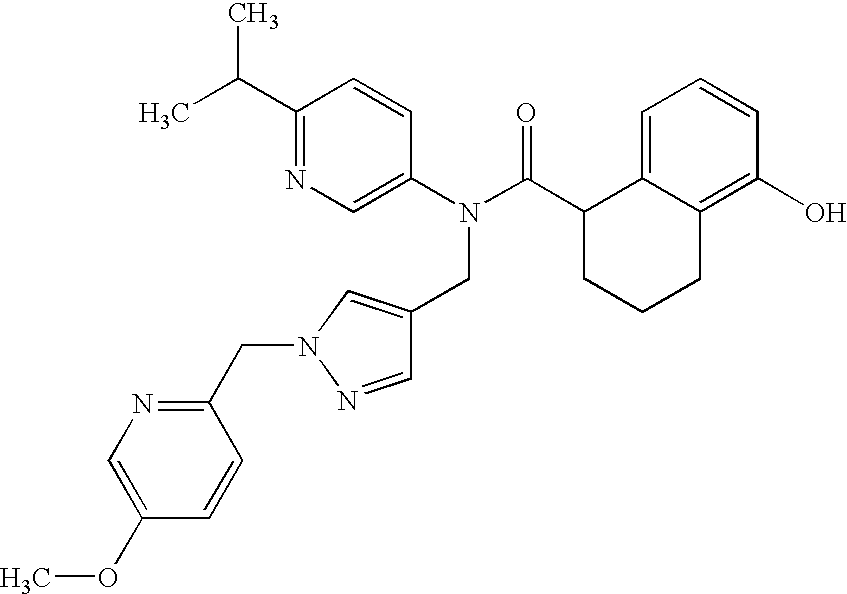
C1(C(C)C)=NC=C(N(C(C2CCCC3=C(O)C=CC=C23)=O)CC2=CN(CC3=NC=C(OC)C=C3)N=C2)C=C1
